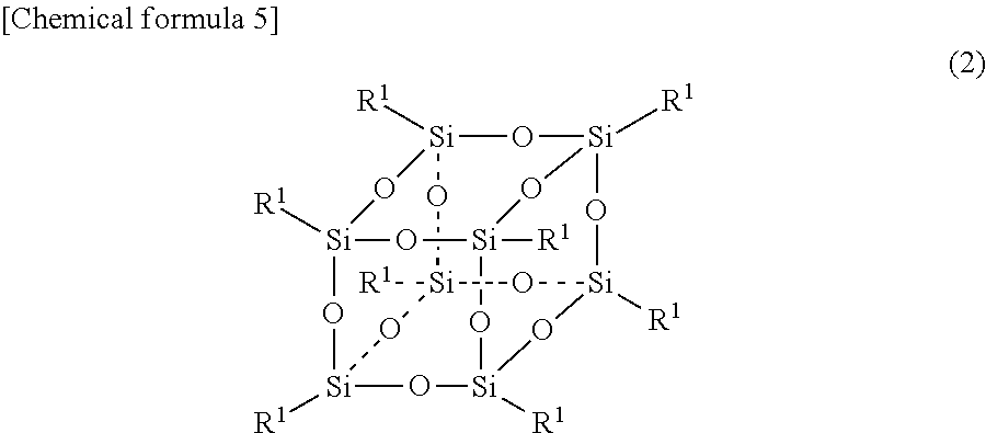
[Si]12([R1])O[Si]3([R1])O[Si]4([R1])O[Si]([R1])(O1)O[Si]1([R1])O[Si]([R1])(O2)O[Si]([R1])(O[Si]([R1])(O4)O1)O3
